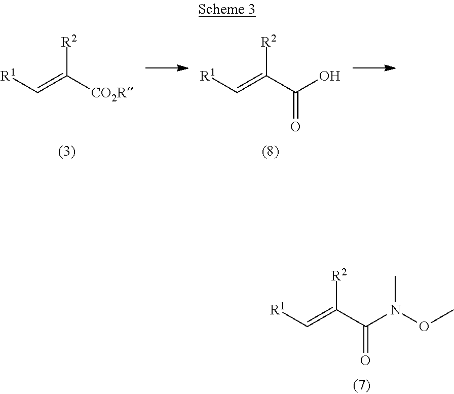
[R1]C=C([CO2R])[R2].[R1]C=C(C(O)=O)[R2].[R1]C=C(C(N(OC)C)=O)[R2]
